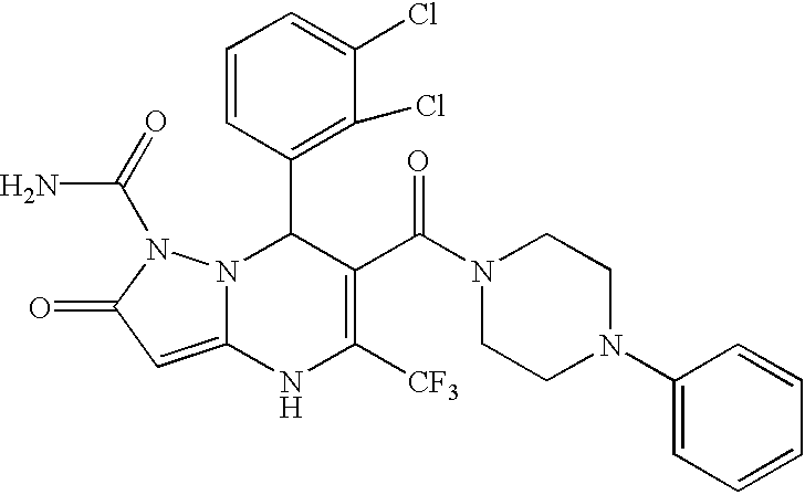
C1=CC(C2N3C(=CC(=O)N3C(=O)N)NC([CF3])=C2C(N2CCN(C3=CC=CC=C3)CC2)=O)=C(Cl)C(Cl)=C1
